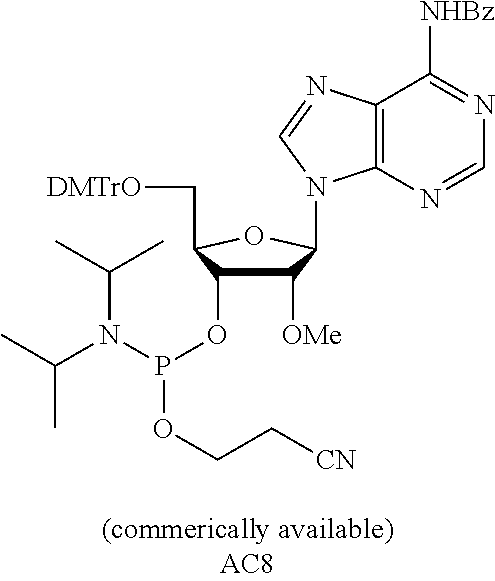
C12=C(N=CN=C1[NHBz])N(C1C([OMe])C(OP(N(C(C)C)C(C)C)OCC[CN])C(C[DMTrO])O1)C=N2
